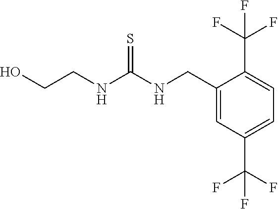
C1(CNC(NCCO)=S)=CC(C(F)(F)F)=CC=C1C(F)(F)F
